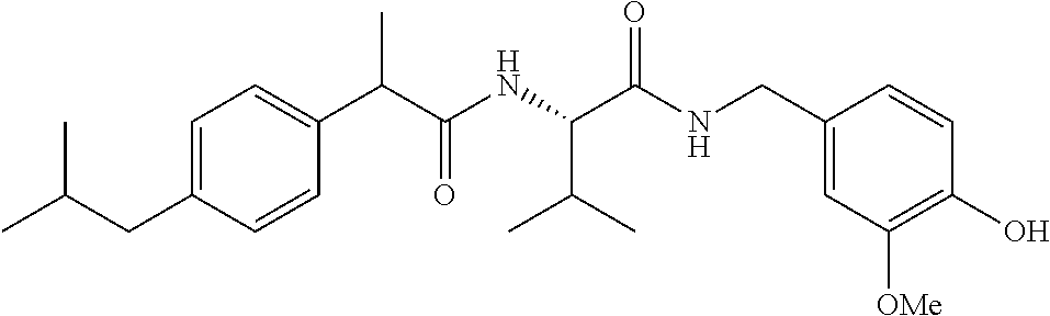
C1(CC(C)C)=CC=C(C(C(NC(C(NCC2=CC([OMe])=C(O)C=C2)=O)C(C)C)=O)C)C=C1
